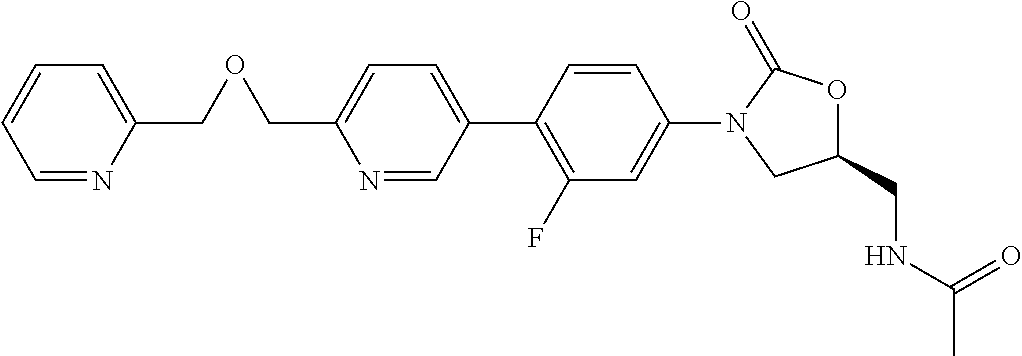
N1=CC(C2=C(F)C=C(N3CC(CNC(C)=O)OC3=O)C=C2)=CC=C1COCC1=CC=CC=N1
